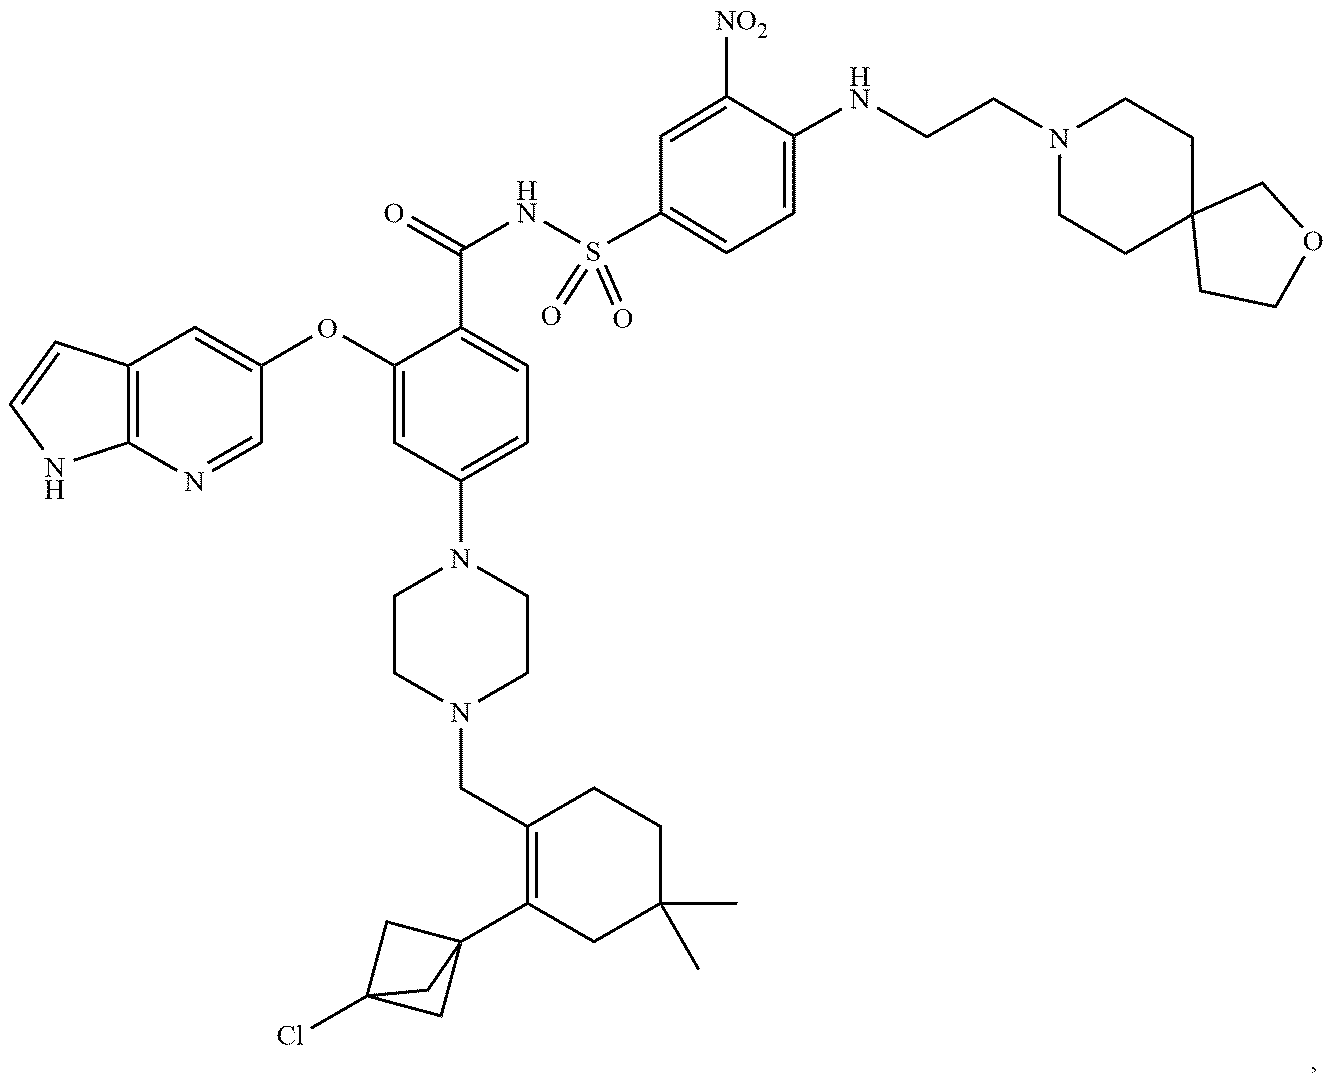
C12=C(N=CC(OC3=CC(N4CCN(CC5=C(C67CC(Cl)(C6)C7)CC(C)(C)CC5)CC4)=CC=C3C(NS(=O)(=O)C3=CC=C(NCCN4CCC5(CC4)CCOC5)C([NO2])=C3)=O)=C1)NC=C2
